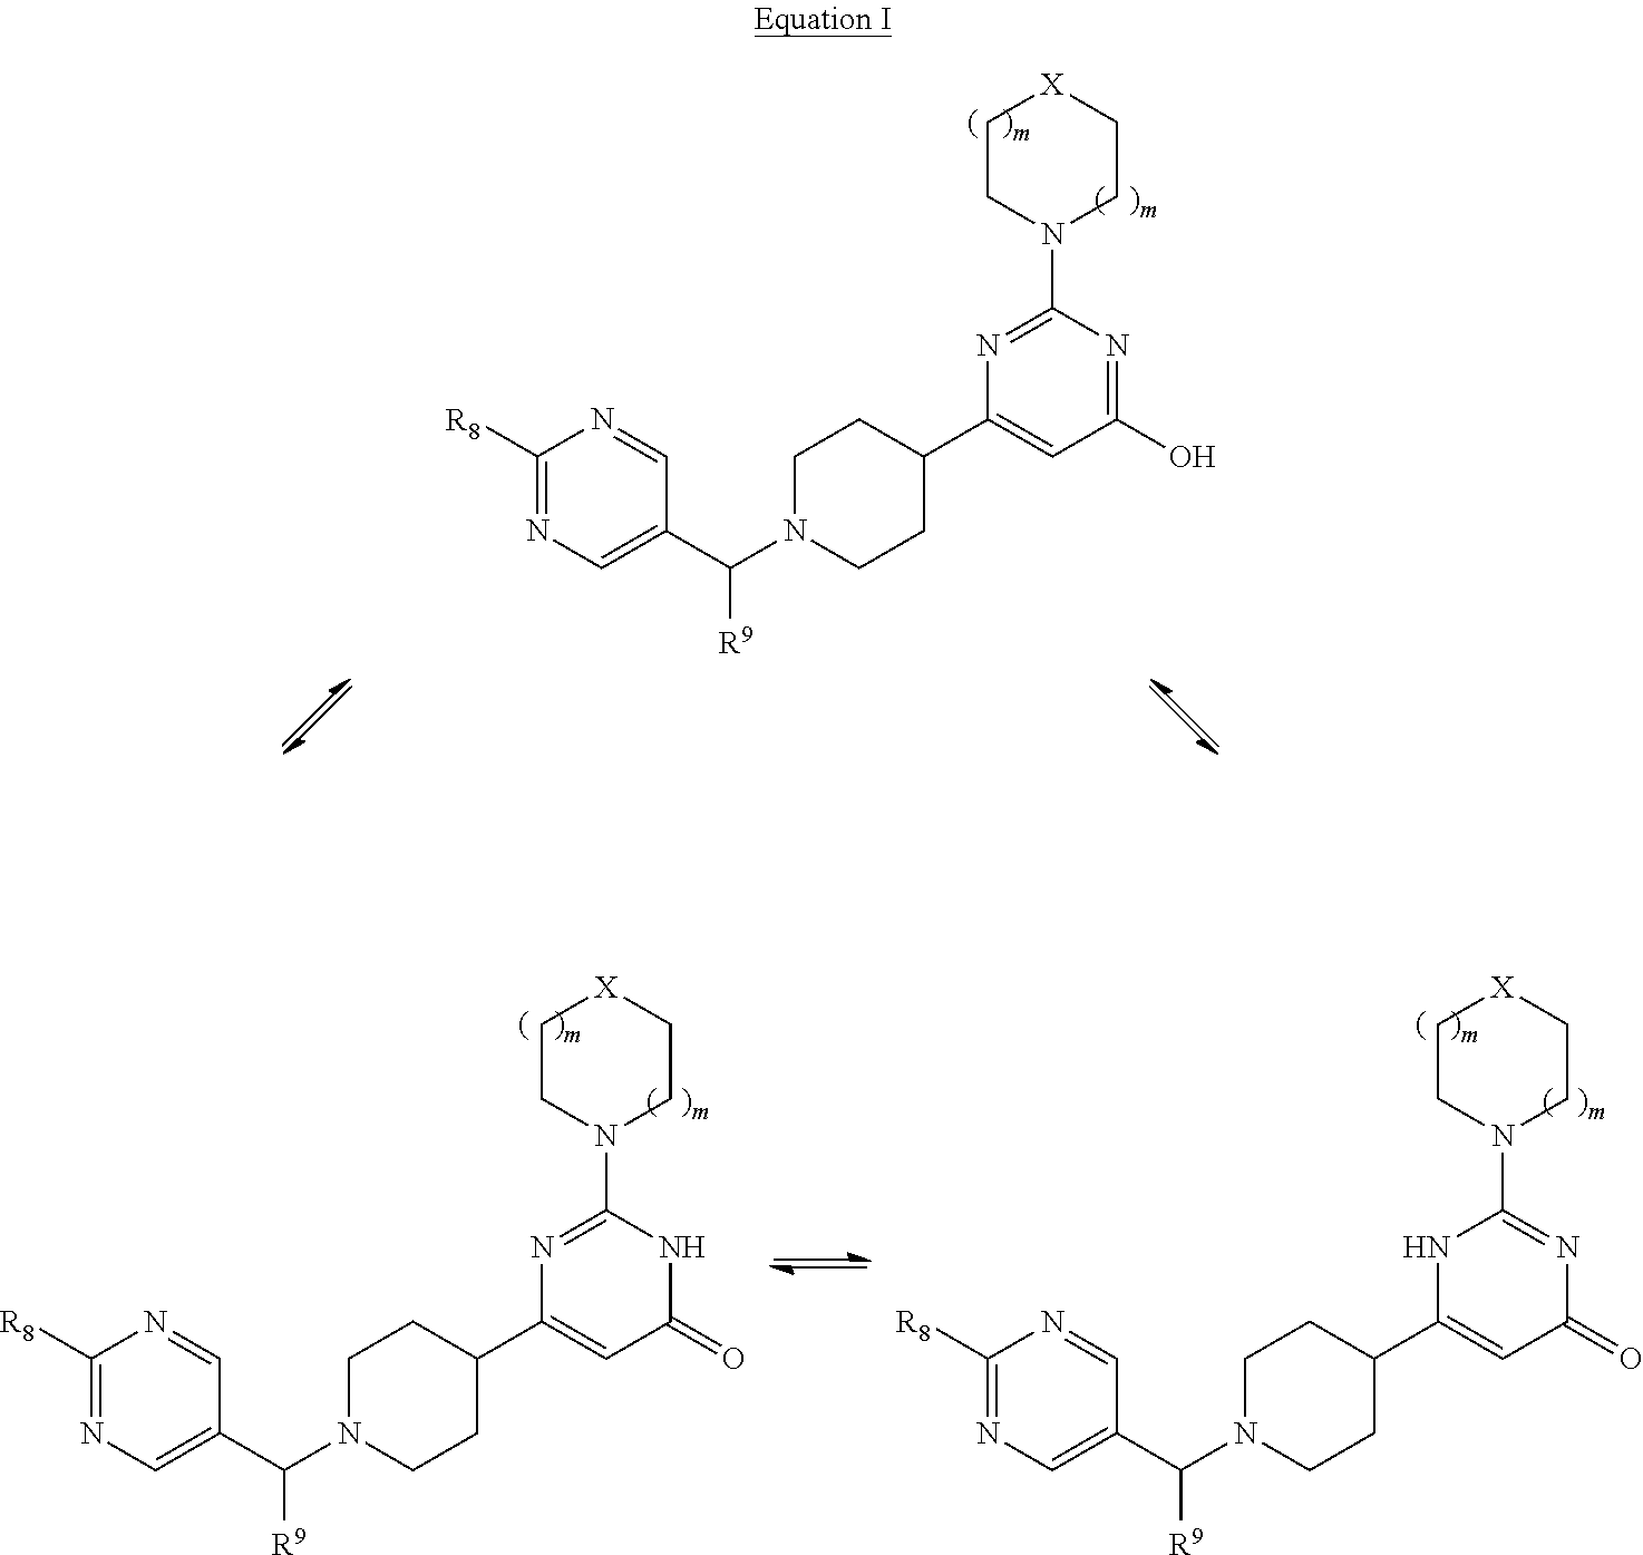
C1([R8])=NC=C(C(N2CCC(C3=CC(=O)NC(N4CC[X]CC4)=N3)CC2)[R9])C=N1.C1([R8])=NC=C(C(N2CCC(C3=CC(=O)N=C(N4CC[X]CC4)N3)CC2)[R9])C=N1.C1([R8])=NC=C(C(N2CCC(C3=CC(O)=NC(N4CC[X]CC4)=N3)CC2)[R9])C=N1
